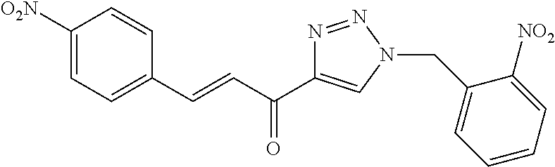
C1([O2N])=CC=C(C=CC(=O)C2=CN(CC3=CC=CC=C3[NO2])N=N2)C=C1
